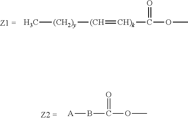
[A]BC(OC)=O.C[(CH2)y][(CH]=[CH)k]C(OC)=O
